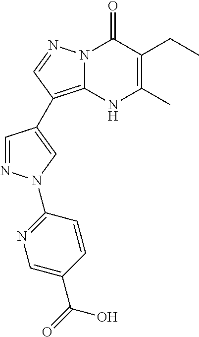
C1=NN(C2=NC=C(C(O)=O)C=C2)C=C1C1=C2N(C(=O)C(CC)=C(C)N2)N=C1
